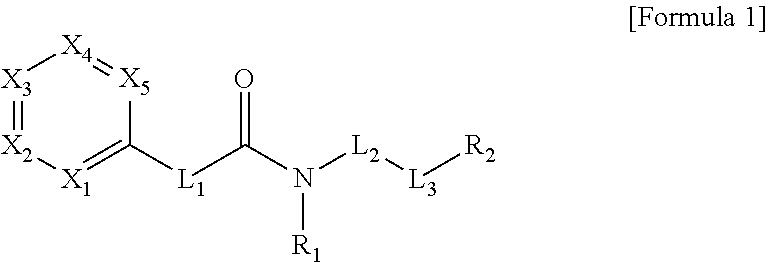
[X3]1=[X2][X1]=C([L1]C(N([L2][L3][R2])[R1])=O)[X5]=[X4]1
